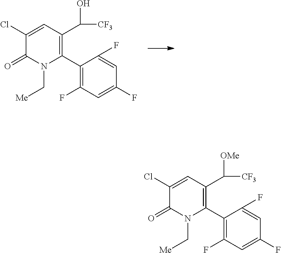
C1(C2=C(C(O)[CF3])C=C(Cl)C(=O)N2C[Me])=C(F)C=C(F)C=C1F.C1(C2=C(C([OMe])[CF3])C=C(Cl)C(=O)N2C[Me])=C(F)C=C(F)C=C1F
